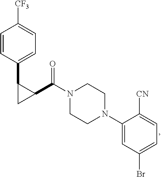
C1=CC(C2CC2C(N2CCN(C3=CC(Br)=CC=C3[CN])CC2)=O)=CC=C1[CF3]
